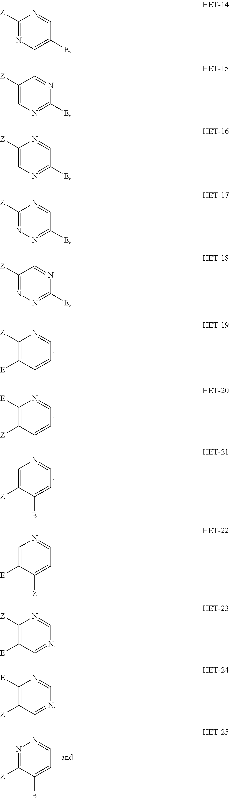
C1([Z])=C([E])C=CC=N1.C1([E])=C([Z])C=CC=N1.C1=C([Z])C([E])=CC=N1.C1=C([E])C([Z])=CC=N1.N1=C([Z])C([E])=CC=N1.C1([Z])=NC=C([E])C=N1.C1([Z])=CN=C([E])N=C1.C1([Z])=CN=C([E])C=N1.C1([Z])=NN=C([E])C=N1.C1([Z])=NN=C([E])N=C1.C1([Z])=C([E])C=NC=N1.C1([E])=C([Z])C=NC=N1
